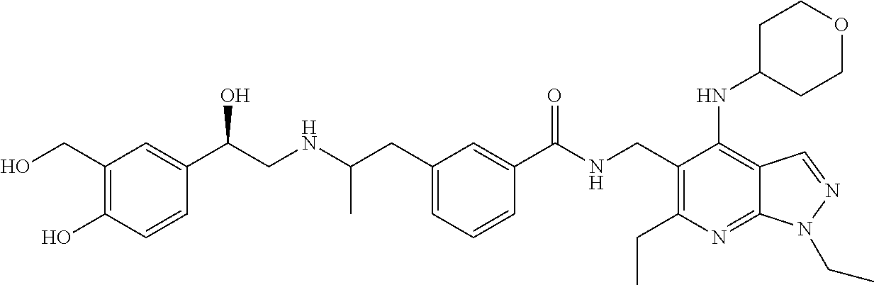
C1(CO)=C(O)C=CC(C(CNC(CC2=CC=CC(C(NCC3=C(CC)N=C4C(=C3NC3CCOCC3)C=NN4CC)=O)=C2)C)O)=C1
